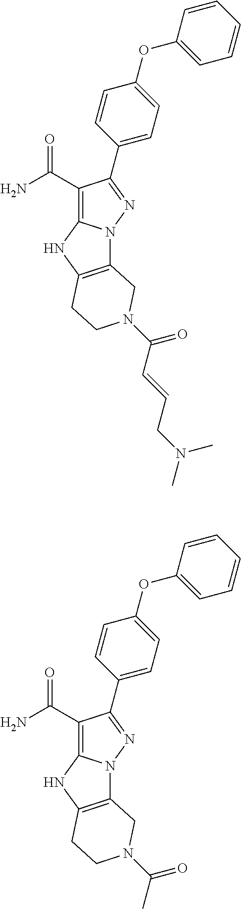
C1(C(=O)N)=C2N(N=C1C1=CC=C(OC3=CC=CC=C3)C=C1)C1=C(N2)CCN(C(=O)C=CCN(C)C)C1.C1(C(=O)N)=C2N(N=C1C1=CC=C(OC3=CC=CC=C3)C=C1)C1=C(N2)CCN(C(=O)C)C1
